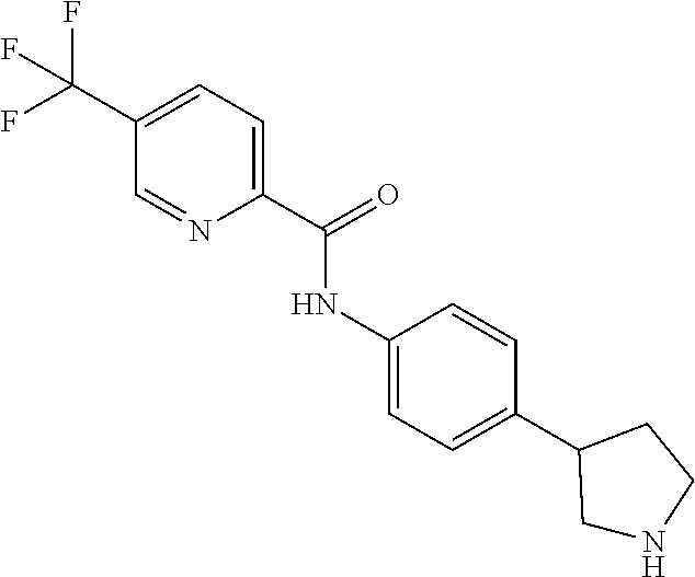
C1(C(NC2=CC=C(C3CNCC3)C=C2)=O)=CC=C(C(F)(F)F)C=N1
